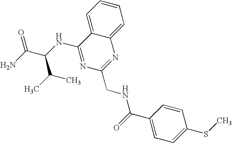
C1=C2C(=CC=C1)N=C(CNC(C1=CC=C(SC)C=C1)=O)N=C2NC(C(N)=O)C(C)C
